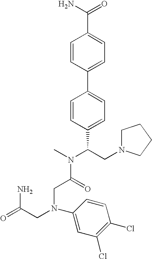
C1=CC(C2=CC=C(C(CN3CCCC3)N(C)C(=O)CN(CC(=O)N)C3=CC(Cl)=C(Cl)C=C3)C=C2)=CC=C1C(N)=O
